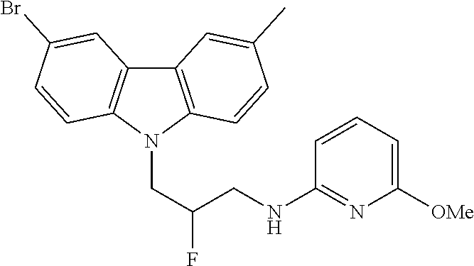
C12=C(N(CC(CNC3=NC([OMe])=CC=C3)F)C3=C1C=C(Br)C=C3)C=CC(C)=C2
